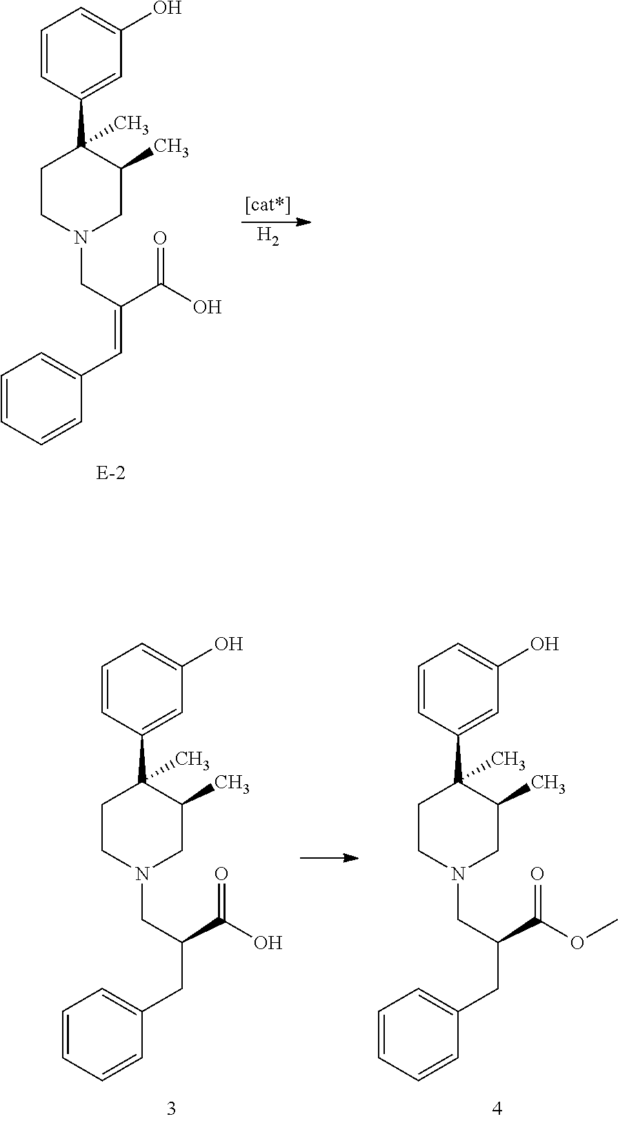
C1=CC=CC(C=C(C(O)=O)CN2CC(C)C(C3=CC(O)=CC=C3)(C)CC2)=C1.[H2].C1=CC=CC(CC(C(O)=O)CN2CC(C)C(C3=CC(O)=CC=C3)(C)CC2)=C1.C1=CC=CC(CC(C(OC)=O)CN2CC(C)C(C3=CC(O)=CC=C3)(C)CC2)=C1
